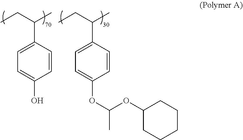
C1=C(C(CC)C)C=CC(O)=C1.C1=C(C(CC)C)C=CC(OC(OC2CCCCC2)C)=C1
